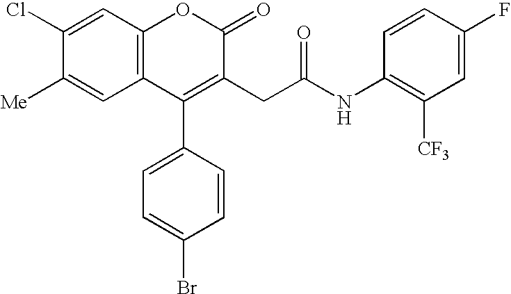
C12=C(C=C(Cl)C([Me])=C1)OC(=O)C(CC(NC1=C([CF3])C=C(F)C=C1)=O)=C2C1=CC=C(Br)C=C1
